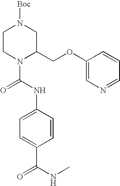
C1CN(C(=O)NC2=CC=C(C(=O)NC)C=C2)C(COC2=CN=CC=C2)CN1[Boc]
